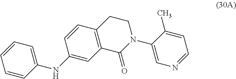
C12=C(C=C(NC3=CC=CC=C3)C=C1)C(=O)N(C1=CN=CC=C1C)CC2
